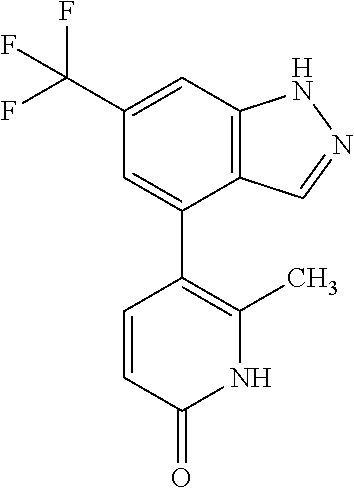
C12=C(C=C(C(F)(F)F)C=C1C1=C(C)NC(=O)C=C1)NN=C2
